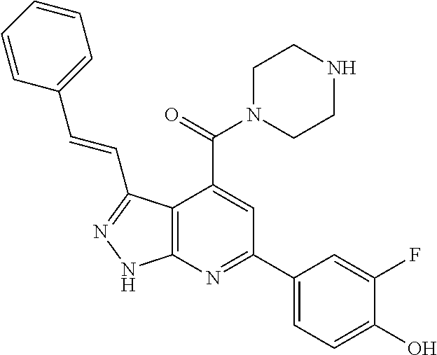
C1=CC=CC(C=CC2=NNC3=C2C(C(=O)N2CCNCC2)=CC(C2=CC=C(O)C(F)=C2)=N3)=C1
